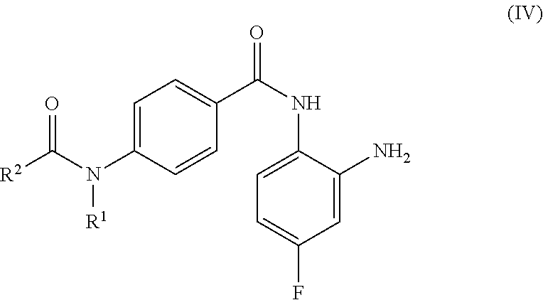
C1=CC(N(C(=O)[R2])[R1])=CC=C1C(NC1=CC=C(F)C=C1N)=O
